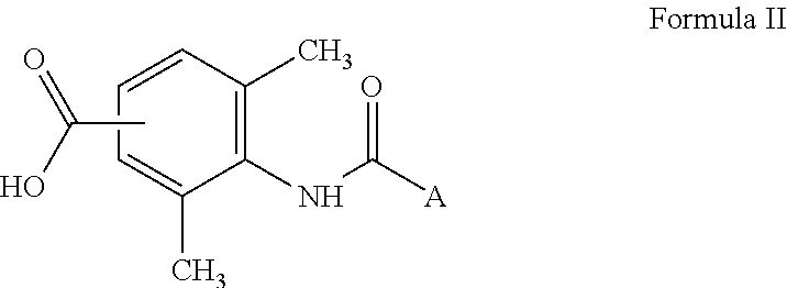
C1(NC(=O)[A])=C(C)C=CC=C1C.CC(=O)O
